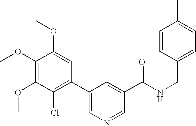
C1(OC)=C(OC)C(Cl)=C(C2=CN=CC(C(NCC3=CC=C(C)C=C3)=O)=C2)C=C1OC
